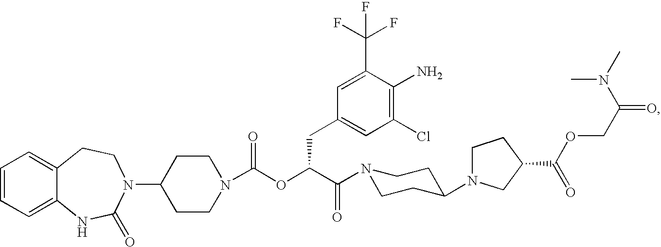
C1=CC=C2C(=C1)CCN(C1CCN(C(OC(C(=O)N3CCC(N4CCC(C(OCC(N(C)C)=O)=O)C4)CC3)CC3=CC(Cl)=C(N)C(C(F)(F)F)=C3)=O)CC1)C(=O)N2
